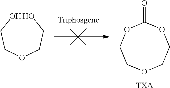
OCCOCCO.[Triphosgene].O=C1OCCOCCO1.[TXA]
